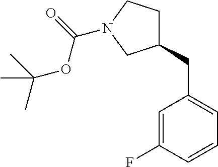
C1=C(CC2CCN(C(=O)OC(C)(C)C)C2)C=C(F)C=C1
